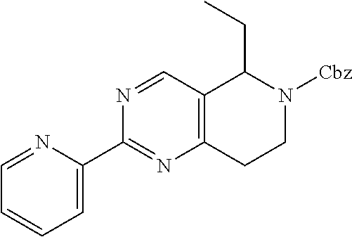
C1=NC(C2=NC3=C(C=N2)C(CC)N([Cbz])CC3)=CC=C1
